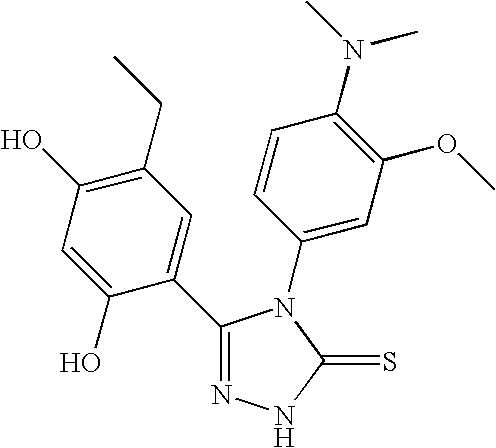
C1(C2=CC(CC)=C(O)C=C2O)=NNC(=S)N1C1=CC(OC)=C(N(C)C)C=C1
